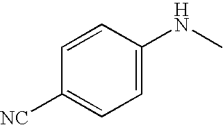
C1=CC([NC])=CC=C1NC
